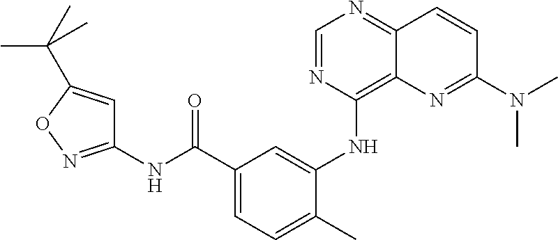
C1=NC(NC2=CC(C(NC3=NOC(C(C)(C)C)=C3)=O)=CC=C2C)=C2C(=N1)C=CC(N(C)C)=N2
